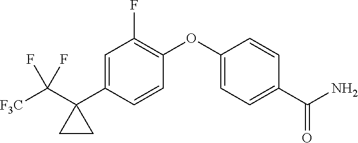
C1=C(C2(C([F3C])(F)F)CC2)C=CC(OC2=CC=C(C(N)=O)C=C2)=C1F
